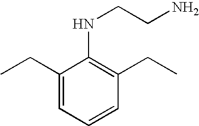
C1(CC)=CC=CC(CC)=C1NCCN
